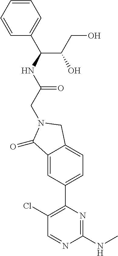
C1(=O)C2=CC(C3=C(Cl)C=NC(NC)=N3)=CC=C2CN1CC(NC(C1=CC=CC=C1)C(CO)O)=O
